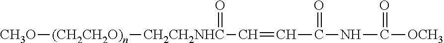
[CH3O][(CH2CH2O)n][CH2CH2NHC](C=CC(=O)NC(=O)[OCH3])=O
